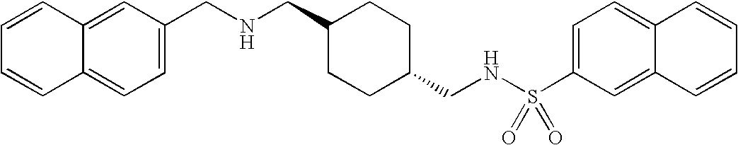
C1=CC=CC2=CC=C(CNCC3CCC(CNS(C4=CC=C5C(=C4)C=CC=C5)(=O)=O)CC3)C=C12
